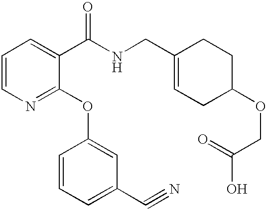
C1=CN=C(OC2=CC(C#N)=CC=C2)C(C(NCC2=CCC(OCC(=O)O)CC2)=O)=C1
